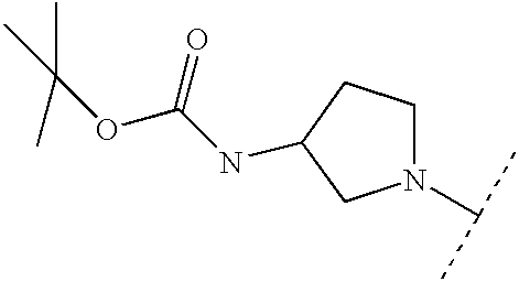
N1(C(C)C)CCC(NC(OC(C)(C)C)=O)C1
